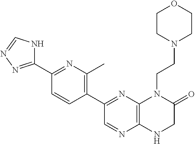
C1(C2=NN=CN2)=NC(C)=C(C2=NC3=C(N=C2)NCC(=O)N3CCN2CCOCC2)C=C1
